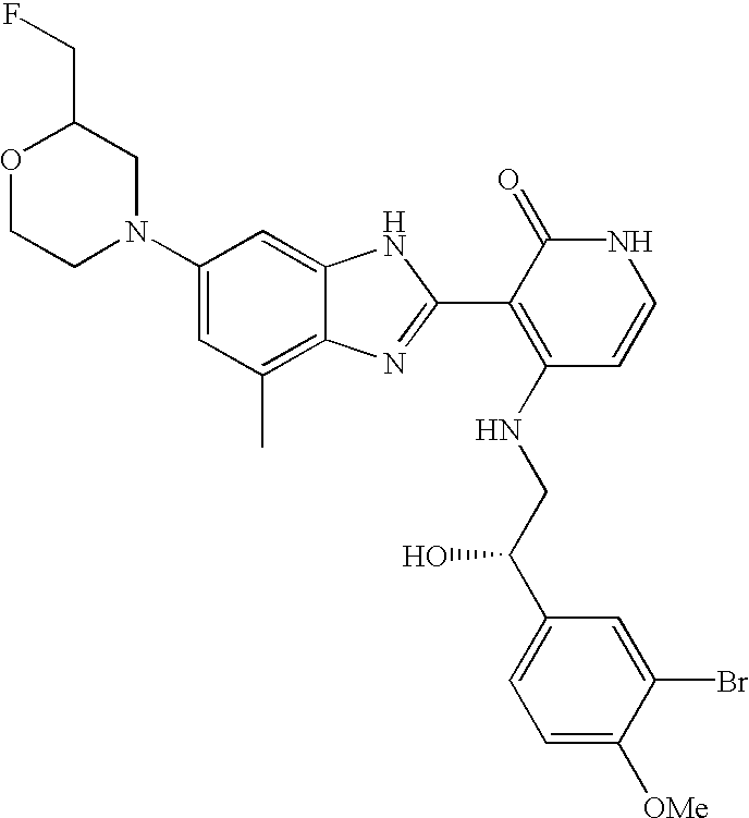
C1CN(C2=CC(C)=C3C(=C2)NC(C2=C(NCC(C4=CC=C([OMe])C(Br)=C4)O)C=CNC2=O)=N3)CC(CF)O1
